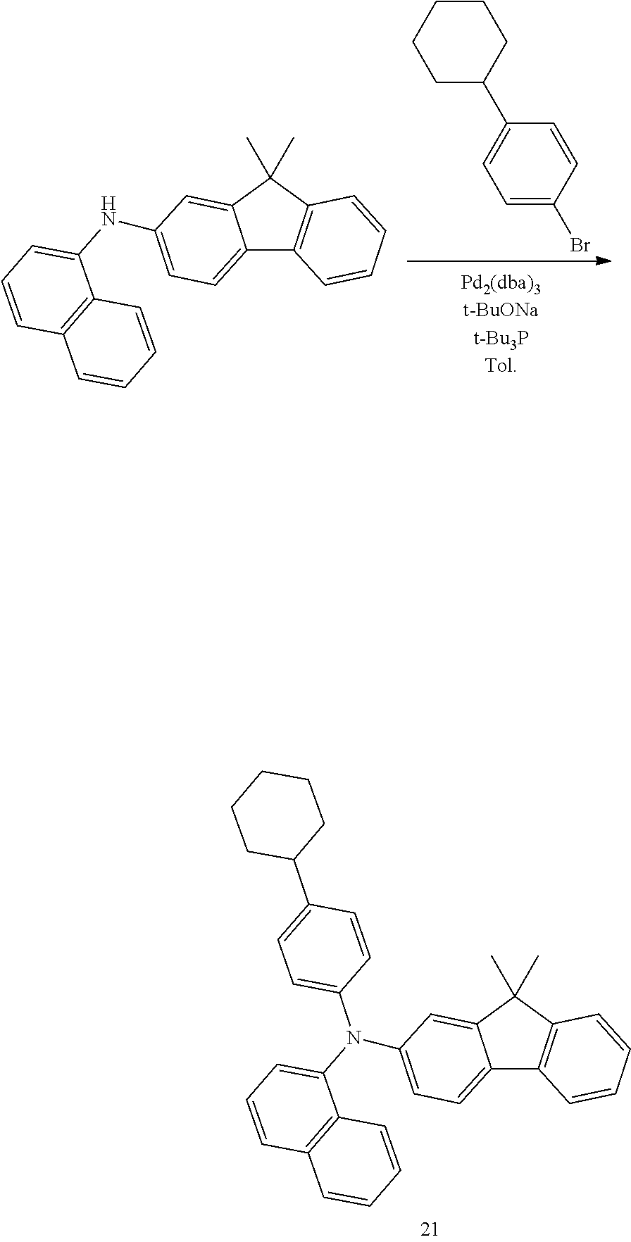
C1=C(Br)C=CC(C2CCCCC2)=C1.C1=CC=C(NC2=CC=C3C4=C(C(C)(C)C3=C2)C=CC=C4)C2=C1C=CC=C2.C12=C(C=CC=C1N(C1=CC=C(C3CCCCC3)C=C1)C1=CC=C3C4=C(C(C)(C)C3=C1)C=CC=C4)C=CC=C2
